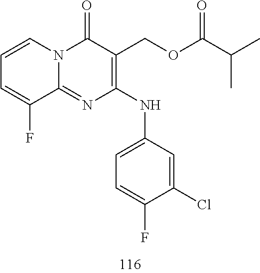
C1=CC=C(F)C2=NC(NC3=CC=C(F)C(Cl)=C3)=C(COC(C(C)C)=O)C(=O)N12
